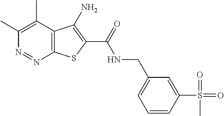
C1(C)=C(C)C2=C(N=N1)SC(C(=O)NCC1=CC=CC(S(=O)(=O)C)=C1)=C2N
